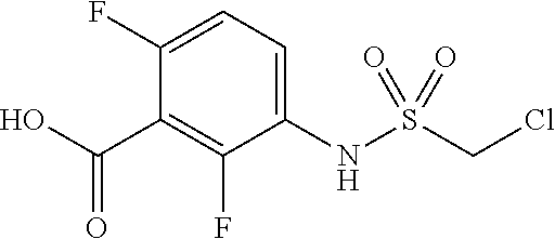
C(C1=C(F)C(NS(CCl)(=O)=O)=CC=C1F)(O)=O
